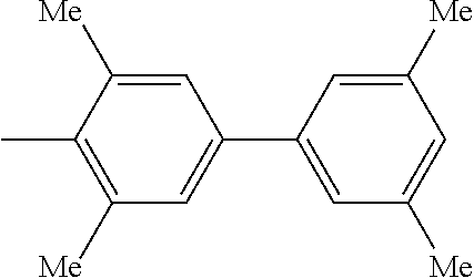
C1([Me])=C(C)C([Me])=CC(C2=CC([Me])=CC([Me])=C2)=C1
